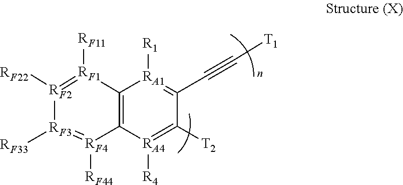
C12=C([RA4]([R4])=C([T2])C(C#C[T1])=[RA1]1[R1])[RF4]([RF44])=[RF3]([RF33])[RF2]([RF22])=[RF1]2[RF11]
